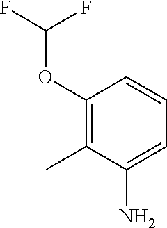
C1(OC(F)F)=C(C)C(N)=CC=C1
